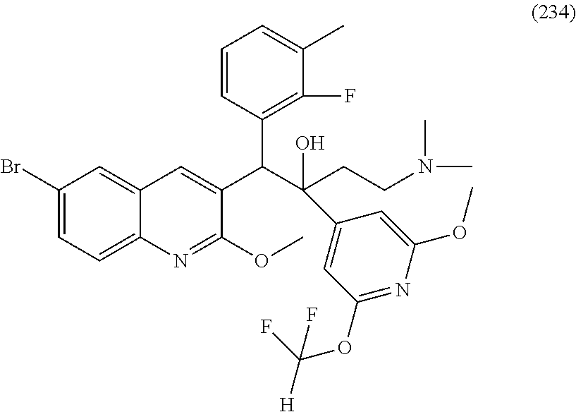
C1(Br)=CC=C2C(=C1)C=C(C(C(CCN(C)C)(C1=CC(OC([H])(F)F)=NC(OC)=C1)O)C1=C(F)C(C)=CC=C1)C(OC)=N2
